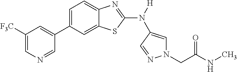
C1([F3C])=CN=CC(C2=CC=C3C(=C2)SC(N([H])C2=CN(CC(NC)=O)N=C2)=N3)=C1
